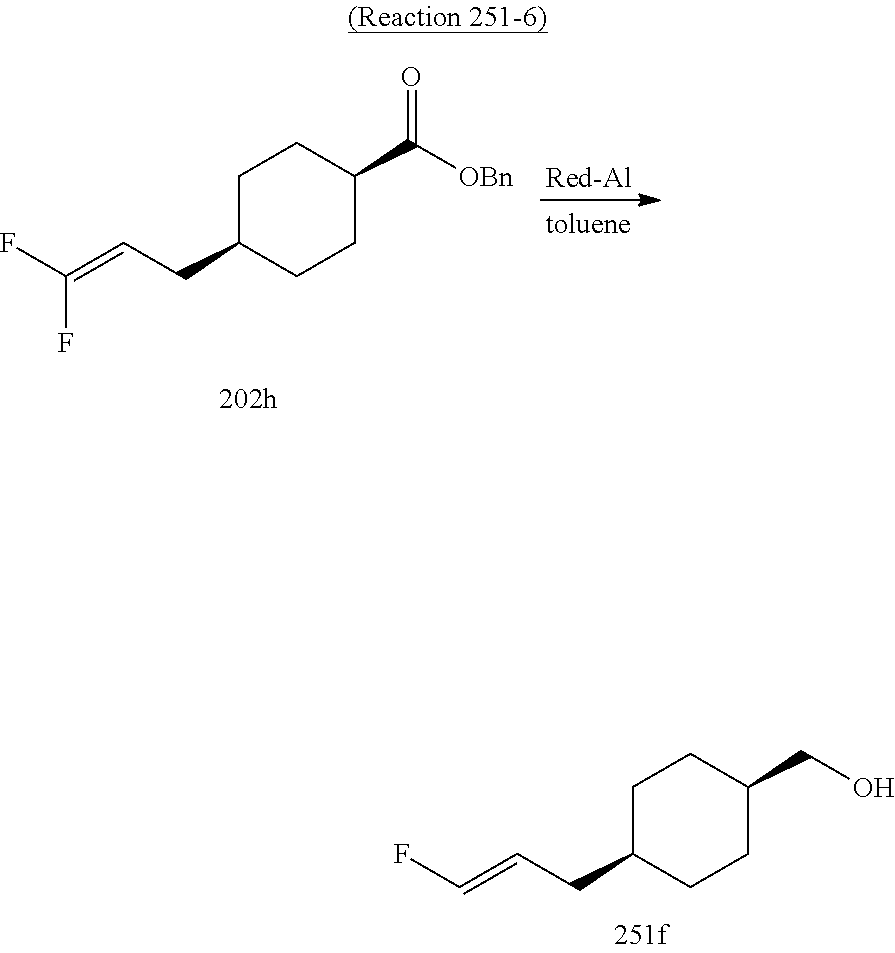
C1C(CC=C(F)F)CCC(C([OBn])=O)C1.[Red-Al].C1C(CC=CF)CCC(CO)C1
